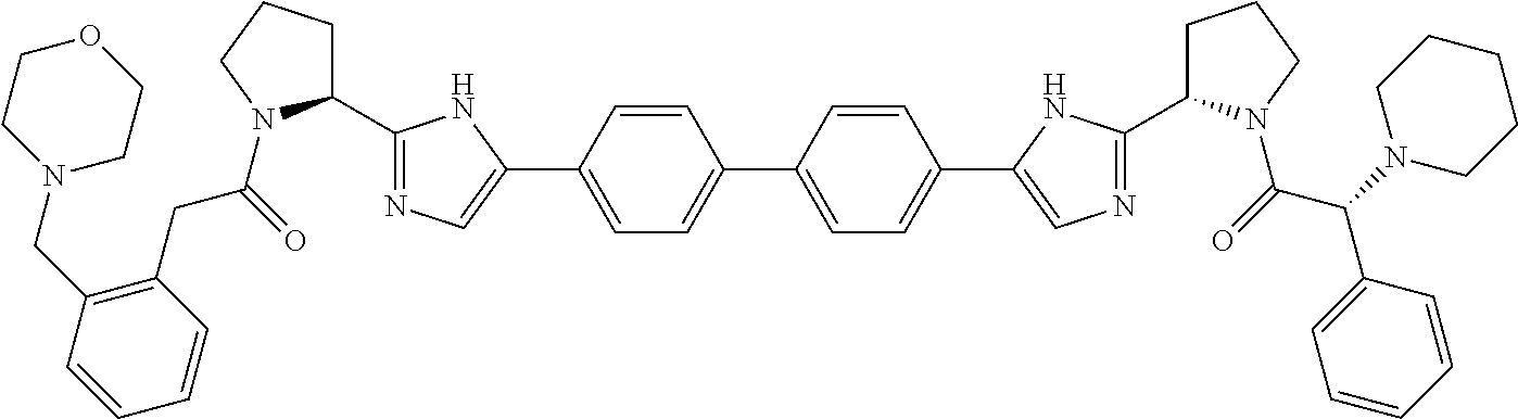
C1=CC(C2=CN=C(C3CCCN3C(=O)CC3=C(CN4CCOCC4)C=CC=C3)N2)=CC=C1C1=CC=C(C2=CN=C(C3CCCN3C(=O)C(N3CCCCC3)C3=CC=CC=C3)N2)C=C1
